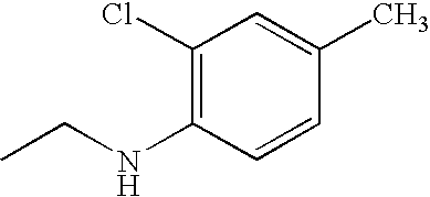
C1(Cl)=C(NCC)C=CC(C)=C1
